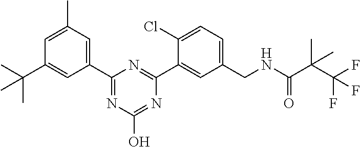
C1(C2=CC(C)=CC(C(C)(C)C)=C2)=NC(O)=NC(C2=CC(CNC(C(C(F)(F)F)(C)C)=O)=CC=C2Cl)=N1
